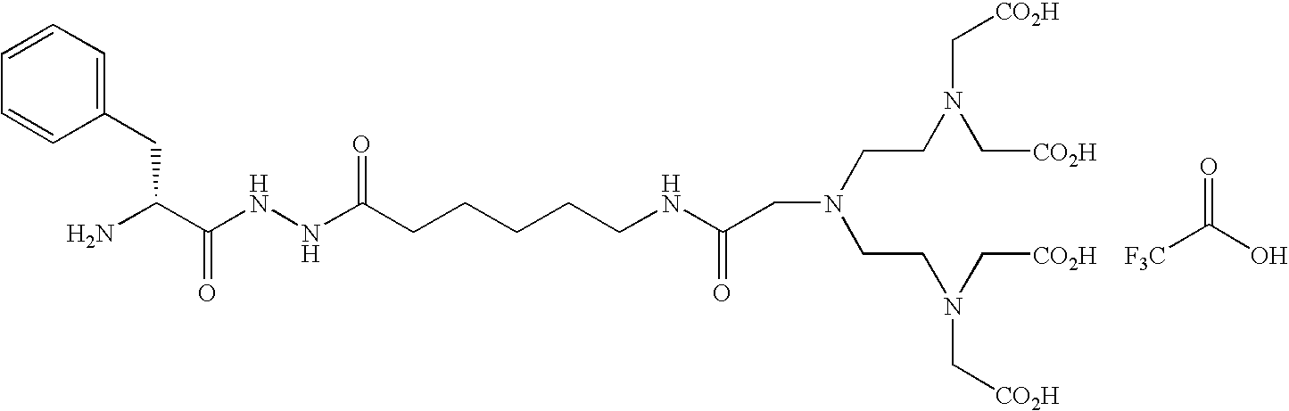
C1(CC(N)C(NNC(CCCCCNC(=O)CN(CCN(C[CO2H])C[CO2H])CCN(C[CO2H])C[CO2H])=O)=O)=CC=CC=C1.O=C(O)[F3C]
